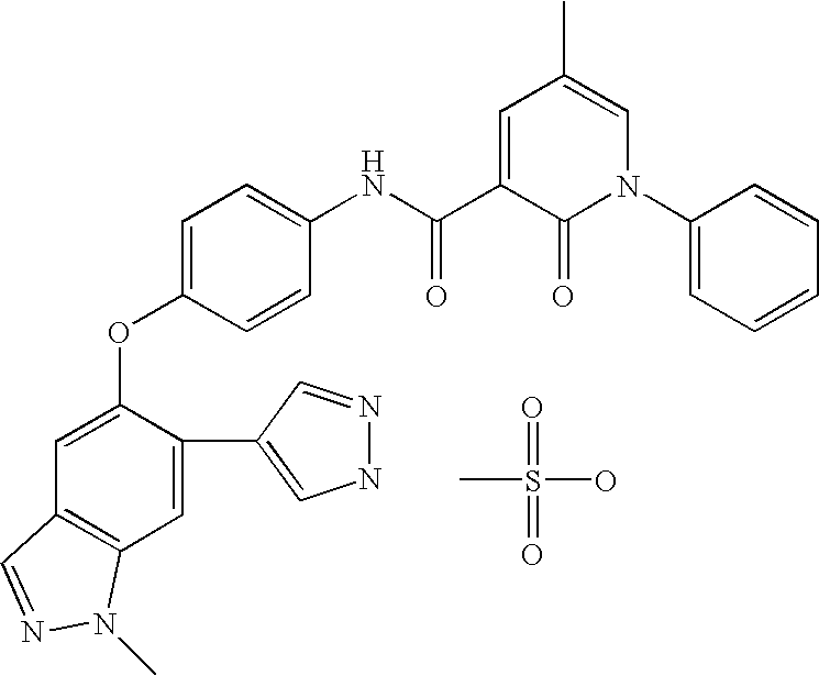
CS(=O)(O)=O.C1=C(OC2=CC=C(NC(C3=CC(C)=CN(C4=CC=CC=C4)C3=O)=O)C=C2)C(C2=CNN=C2)=CC2=C1C=NN2C
